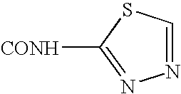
N1=CSC([CONH])=N1
